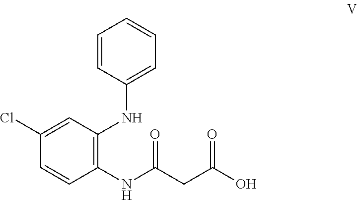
C1(Cl)=CC(NC2=CC=CC=C2)=C(NC(=O)CC(O)=O)C=C1
